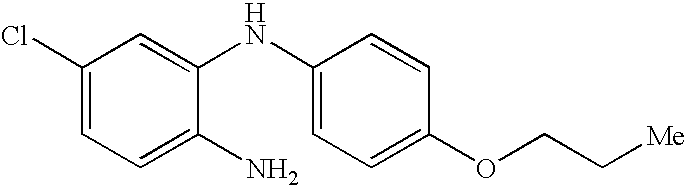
C1(Cl)=CC=C(N)C(NC2=CC=C(OCC[Me])C=C2)=C1
